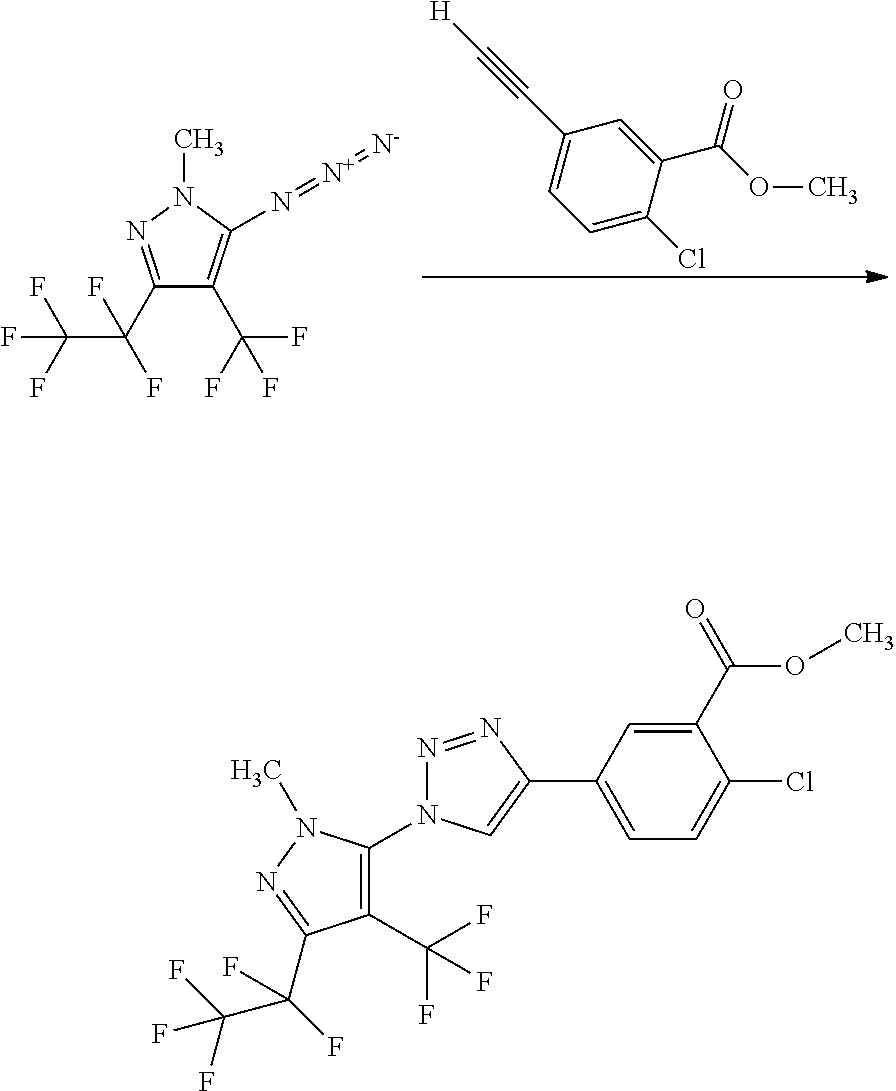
C1=C(C(OC)=O)C(Cl)=CC=C1C#C[H].C1(C(F)(F)C(F)(F)F)=NN(C)C(N=[N+]=[N-])=C1C(F)(F)F.C1(C(F)(F)F)=C(N2N=NC(C3=CC=C(Cl)C(C(=O)OC)=C3)=C2)N(C)N=C1C(C(F)(F)F)(F)F
